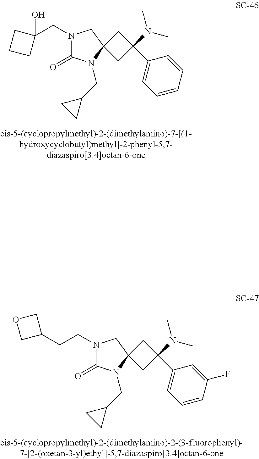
N1(CC2(O)CCC2)C(=O)N(CC2CC2)C2(C1)CC(N(C)C)(C1=CC=CC=C1)C2.N1(CCC2COC2)C(=O)N(CC2CC2)C2(C1)CC(N(C)C)(C1=CC=CC(F)=C1)C2
